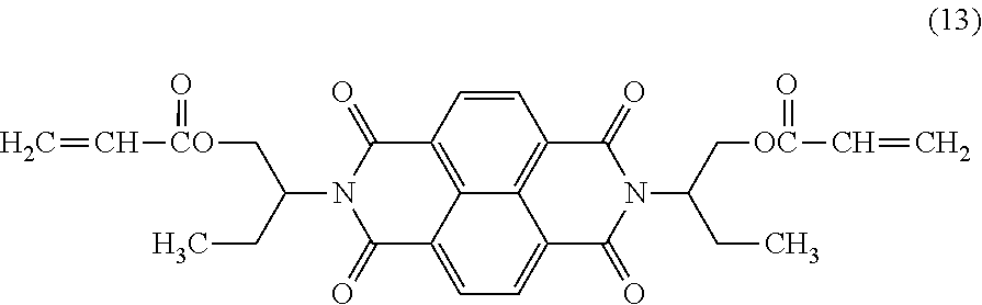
C12=C3C=CC4=C1C(=CC=C2C(=O)N(C(CC)C[CO](C=C)=O)C3=O)C(=O)N(C(C[OC](C=C)=O)CC)C4=O
